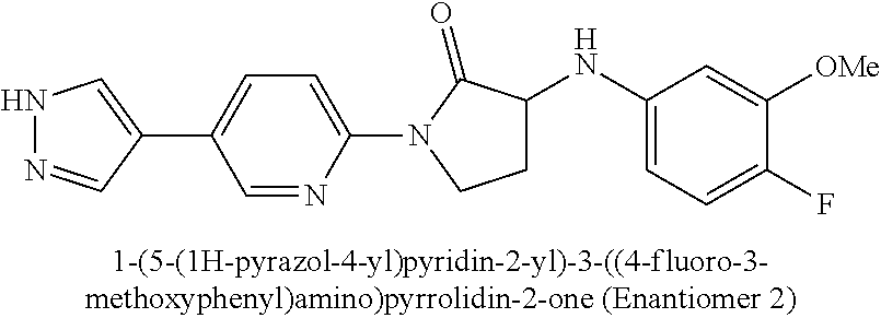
N1N=CC(C2=CC=C(N3CCC(NC4=CC=C(F)C([OMe])=C4)C3=O)N=C2)=C1
